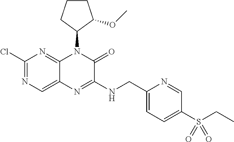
C1(Cl)=NC=C2C(=N1)N(C1CCCC1OC)C(=O)C(NCC1=CC=C(S(CC)(=O)=O)C=N1)=N2
